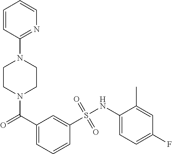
N1(C(C2=CC=CC(S(NC3=CC=C(F)C=C3C)(=O)=O)=C2)=O)CCN(C2=NC=CC=C2)CC1
